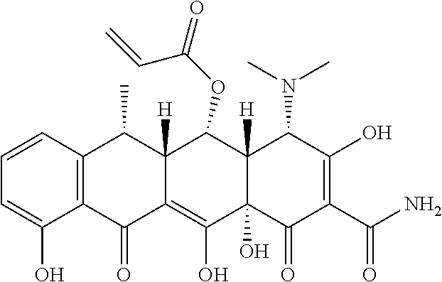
C1=CC2=C(C(O)=C1)C(=O)C1=C(O)C3(O)C([H])(C(OC(C=C)=O)C1([H])C2C)C(N(C)C)C(O)=C(C(N)=O)C3=O
